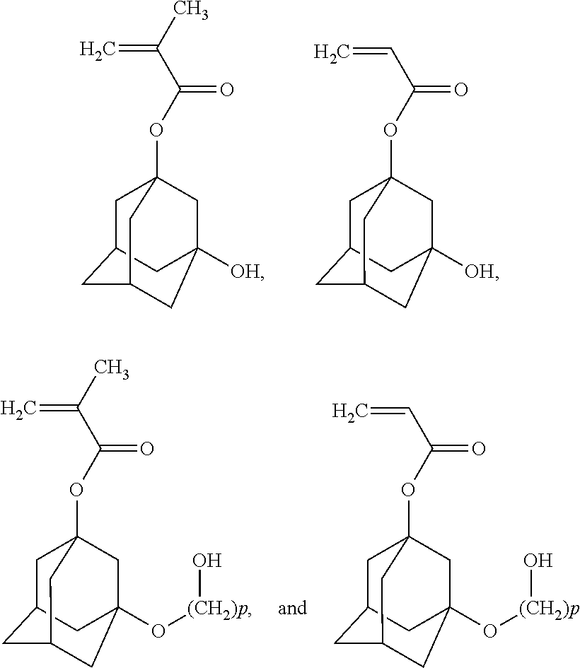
C1C2CC3([OH])CC1(OC(C(C)=C)=O)CC(C2)C3.C1C2CC3([OH])CC1(OC(C=C)=O)CC(C2)C3.C1C2CC3(O[(CH2)p]O)CC1(OC(C(C)=C)=O)CC(C2)C3.C1C2CC3(O[(CH2)p]O)CC1(OC(C=C)=O)CC(C2)C3
